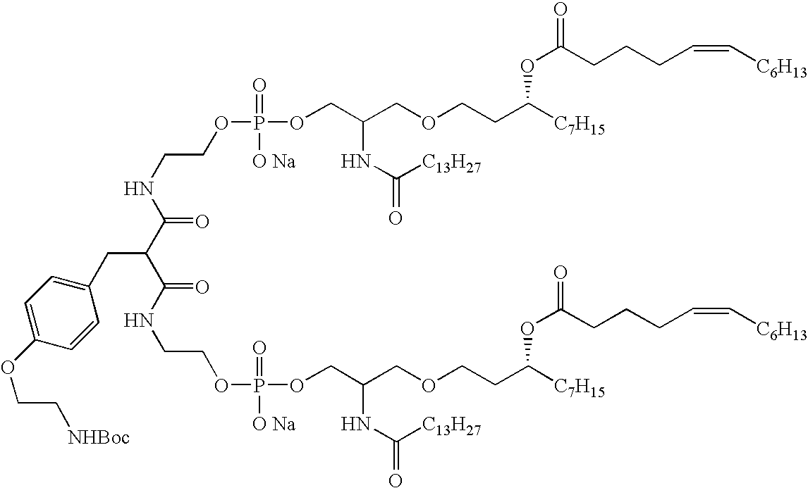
C(NC(C(C(NCCOP([O Na])(=O)OCC(COCCC([C7H15])OC(CCCC=C[C6H13])=O)NC(=O)[C13H27])=O)CC1=CC=C(OCC[NHBoc])C=C1)=O)COP(=O)([O Na])OCC(COCCC([C7H15])OC(=O)CCCC=C[C6H13])NC([C13H27])=O
